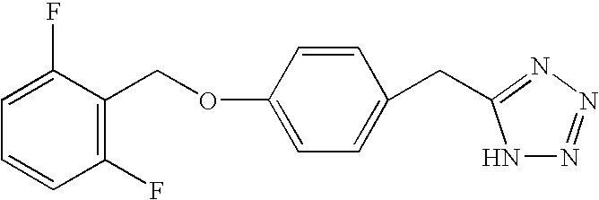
C1=CC(F)=C(COC2=CC=C(CC3=NN=NN3)C=C2)C(F)=C1
